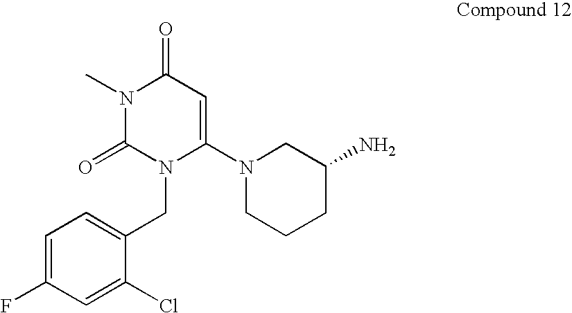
N1(C)C(=O)N(CC2=CC=C(F)C=C2Cl)C(N2CCCC(N)C2)=CC1=O
